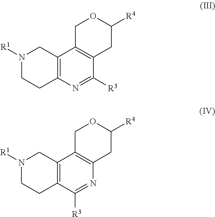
N1([R1])CCC2=C(C1)C1=C(C([R3])=N2)CC([R4])OC1.N1([R1])CCC2=C(C1)C1=C(N=C2[R3])CC([R4])OC1
